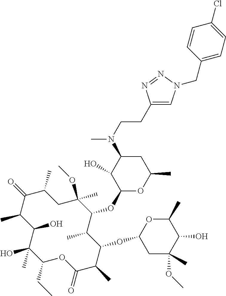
C1(CC)C(C)(O)C(O)C(C)C(=O)C(C)CC(OC)(C)C(OC2OC(C)CC(N(C)CCC3=CN(CC4=CC=C(Cl)C=C4)N=N3)C2O)C(C)C(OC2CC(C)(OC)C(O)C(C)O2)C(C)C(=O)O1
